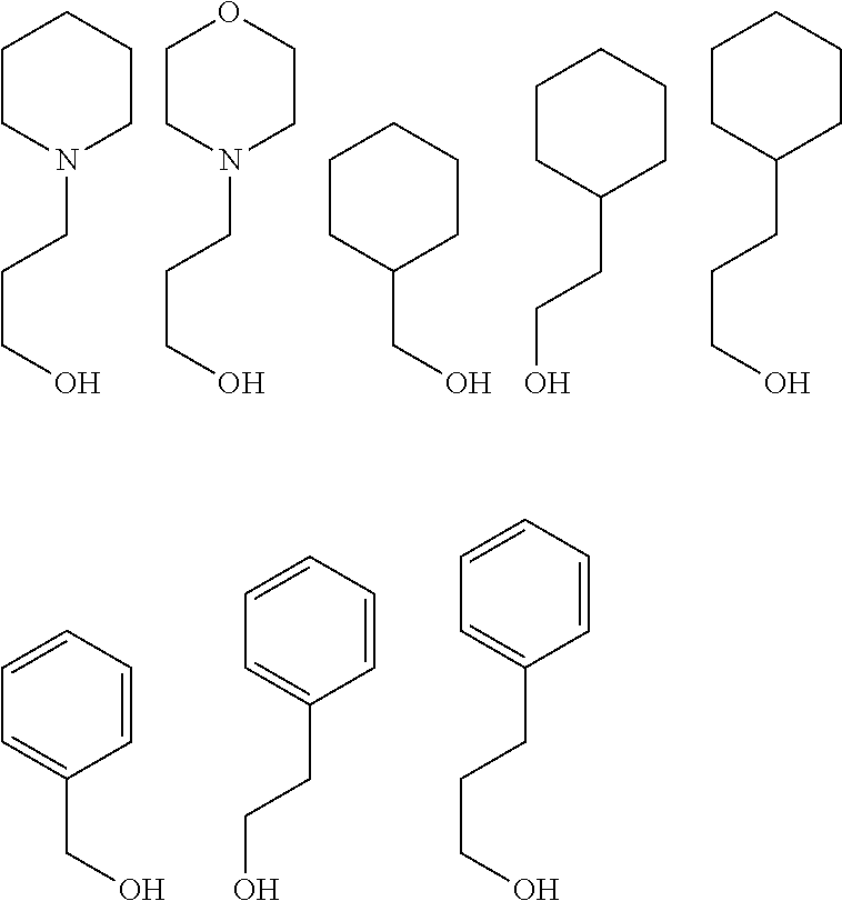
C1CN(CCCO)CCC1.C1CN(CCCO)CCO1.C1CC(CO)CCC1.C1CC(CCO)CCC1.C1CC(CCCO)CCC1.C1=CC=CC=C1CO.C1=CC=CC=C1CCO.C1=CC=CC=C1CCCO
